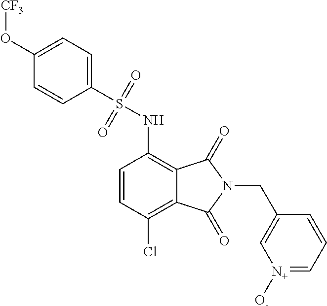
C1=CC(Cl)=C2C(=C1NS(C1=CC=C(O[CF3])C=C1)(=O)=O)C(=O)N(CC1=C[N+]([O-])=CC=C1)C2=O
